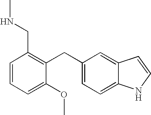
C1=CC=C(OC)C(CC2=CC=C3C(=C2)C=CN3)=C1CNC
